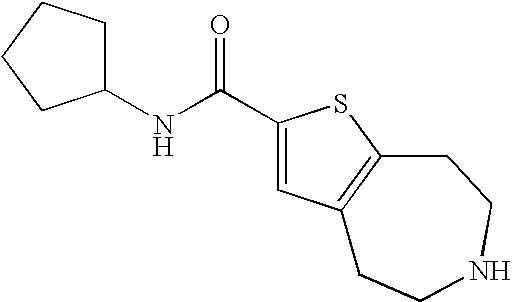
C1(C(NC2CCCC2)=O)=CC2=C(S1)CCNCC2
